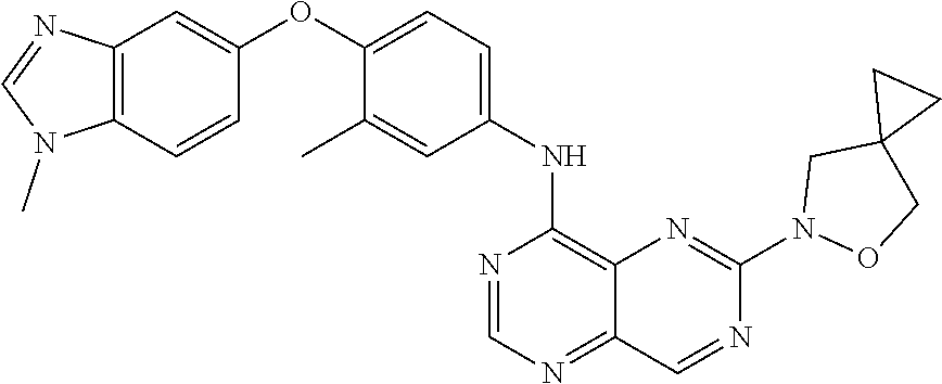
C1=NC(NC2=CC=C(OC3=CC4=C(N(C)C=N4)C=C3)C(C)=C2)=C2N=C(N3OCC4(C3)CC4)N=CC2=N1
